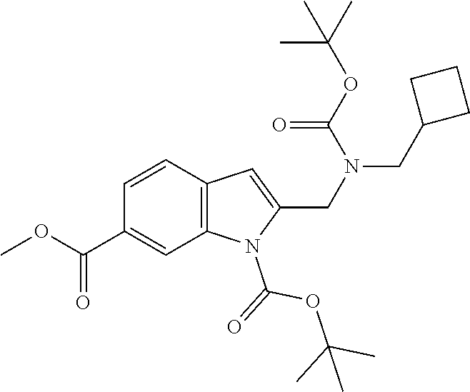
C1=CC2=C(C=C1C(OC)=O)N(C(=O)OC(C)(C)C)C(CN(CC1CCC1)C(OC(C)(C)C)=O)=C2
